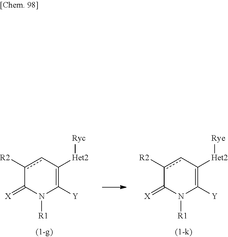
C1([Y])=C([Het2][Ryc])cc([R2])C(=[X])N1[R1].C1([Y])=C([Het2][Rye])cc([R2])C(=[X])N1[R1]
